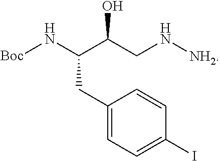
[Boc]NC(C(CN[NH2])O)CC1=CC=C(I)C=C1
